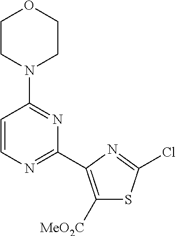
C1CN(C2=NC(C3=C([MeO2C])SC(Cl)=N3)=NC=C2)CCO1
